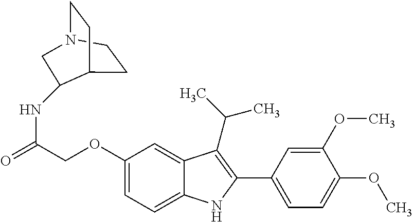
C(C(=O)NC1C2CCN(CC2)C1)OC1=CC=C2C(=C1)C(C(C)C)=C(C1=CC=C(OC)C(OC)=C1)N2
